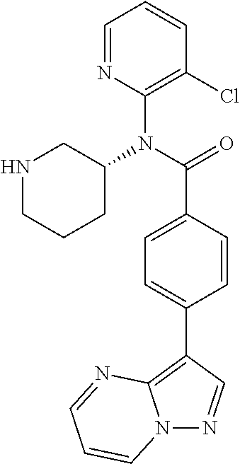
C1=NC(N(C(=O)C2=CC=C(C3=C4N(N=C3)C=CC=N4)C=C2)C2CNCCC2)=C(Cl)C=C1
